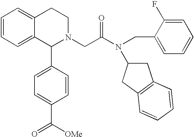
C1=CC=C2C(=C1)CCN(CC(N(C1CC3=C(C1)C=CC=C3)CC1=CC=CC=C1F)=O)C2C1=CC=C(C([OMe])=O)C=C1
